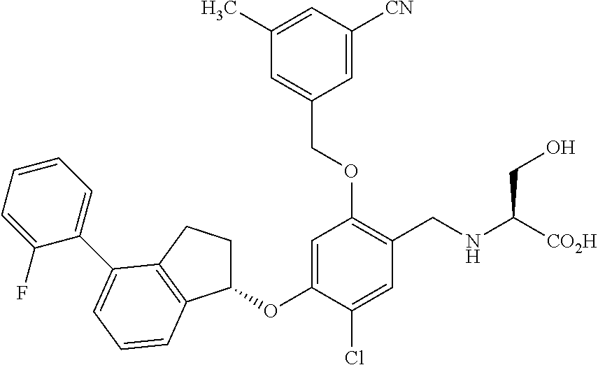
C1(OC2=CC(OCC3=CC(C)=CC([CN])=C3)=C(CNC([CO2H])CO)C=C2Cl)CCC2=C1C=CC=C2C1=CC=CC=C1F
